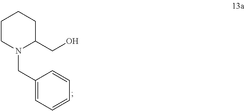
C1CN(CC2=CC=CC=C2)C(CO)CC1
